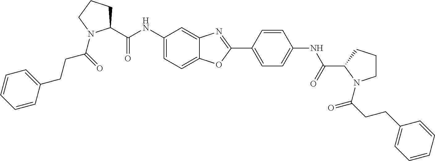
C1(C(=O)NC2=CC=C3C(=C2)N=C(C2=CC=C(NC(=O)C4CCCN4C(=O)CCC4=CC=CC=C4)C=C2)O3)CCCN1C(CCC1=CC=CC=C1)=O
